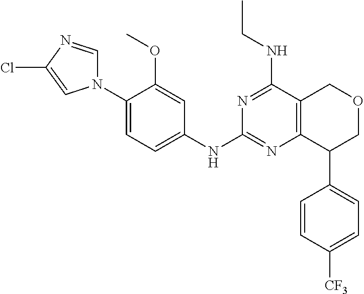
C1(N2C=NC(Cl)=C2)=CC=C(NC2=NC3=C(C(NCC)=N2)COCC3C2=CC=C([CF3])C=C2)C=C1OC
